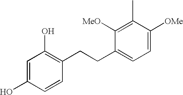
C1=C(O)C=CC(CCC2=CC=C([OMe])C(C)=C2[MeO])=C1O
